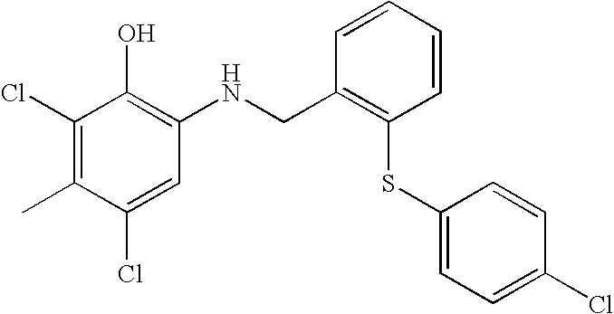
ClC1=CC(NCC2=C(SC3=CC=C(Cl)C=C3)C=CC=C2)=C(O)C(Cl)=C1C
